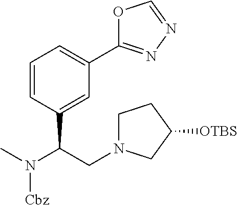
CN(C(CN1CCC([OTBS])C1)C1=CC(C2=NN=CO2)=CC=C1)[Cbz]
